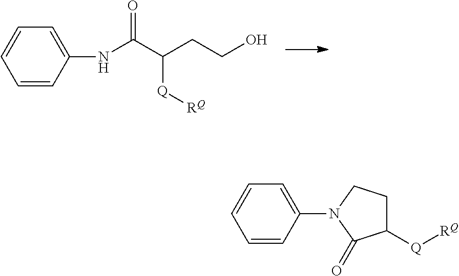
C1=CC=CC(NC(C(CCO)[Q][RQ])=O)=C1.C1=CC=CC(N2C(=O)C([Q][RQ])CC2)=C1
